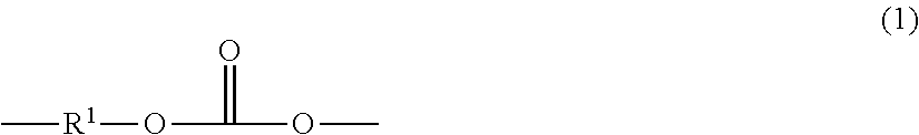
O(C(=O)OC)[R1]C
